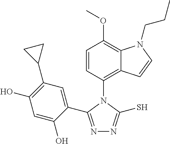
C1=CC(N2C(C3=CC(C4CC4)=C(O)C=C3O)=NN=C2S)=C2C(=C1OC)N(CCC)C=C2
